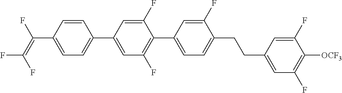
C1=CC(C(=C(F)F)F)=CC=C1C1=CC(F)=C(C2=CC=C(CCC3=CC(F)=C([OCF3])C(F)=C3)C(F)=C2)C(F)=C1
